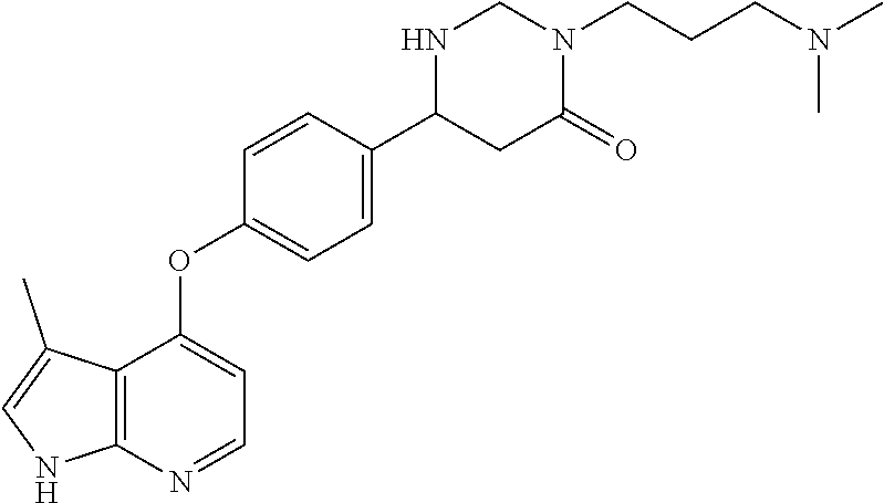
C12=C(N=CC=C1OC1=CC=C(C3CC(=O)N(CCCN(C)C)CN3)C=C1)NC=C2C
